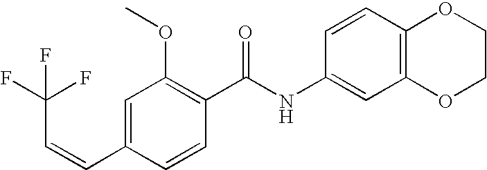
C1=C(C=CC(F)(F)F)C=CC(C(NC2=CC3=C(C=C2)OCCO3)=O)=C1OC
